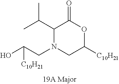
C1(C(C)C)N(CC(O)[C10H21])CC([C10H21])OC1=O
